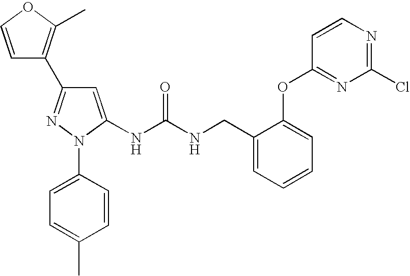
N(C(NCC1=CC=CC=C1OC1=NC(Cl)=NC=C1)=O)C1=CC(C2=C(C)OC=C2)=NN1C1=CC=C(C)C=C1
